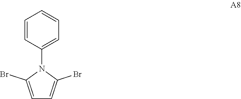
C1=C(Br)N(C2=CC=CC=C2)C(Br)=C1
